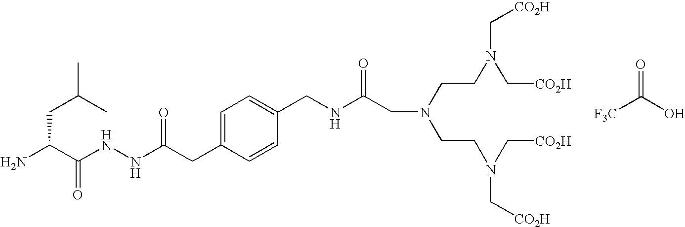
O=C(O)[F3C].C(C(N)C(NNC(=O)CC1=CC=C(CNC(CN(CCN(C[CO2H])C[CO2H])CCN(C[CO2H])C[CO2H])=O)C=C1)=O)C(C)C
